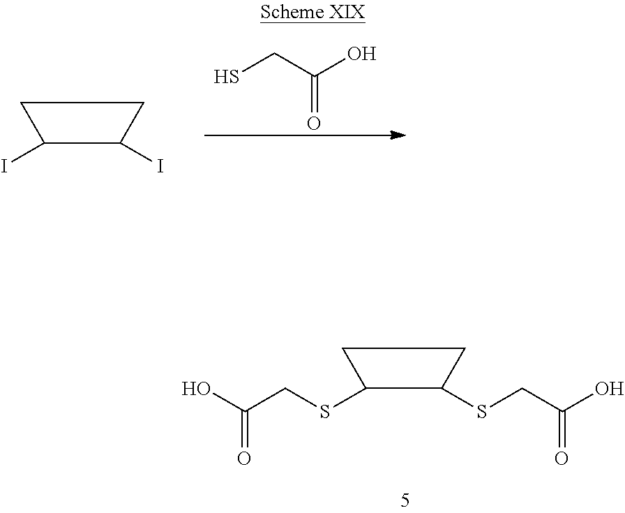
SCC(O)=O.IC1C(I)CC1.OC(CSC1C(SCC(O)=O)CC1)=O
